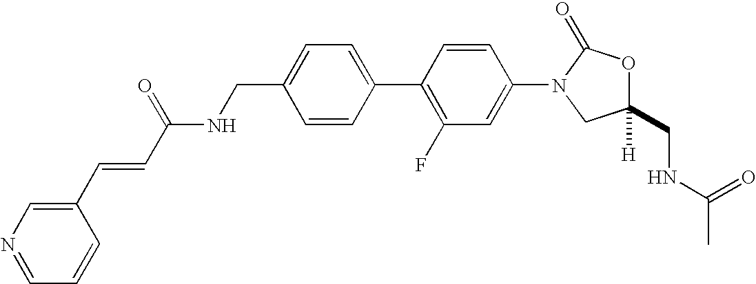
C1=C(CNC(C=CC2=CN=CC=C2)=O)C=CC(C2=C(F)C=C(N3CC(CNC(C)=O)([H])OC3=O)C=C2)=C1
